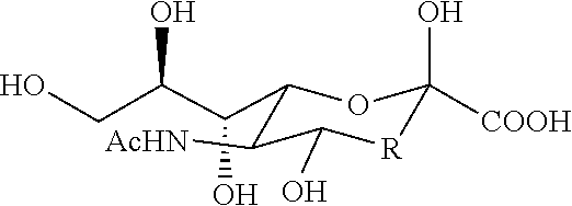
C1(C(C(O)CO)O)C([AcHN])C(O)[R]C([COOH])(O)O1
